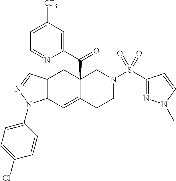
C12(C(C3=CC([CF3])=CC=N3)=O)C(=CC3=C(C1)C=NN3C1=CC=C(Cl)C=C1)CCN(S(C1=NN(C)C=C1)(=O)=O)C2
